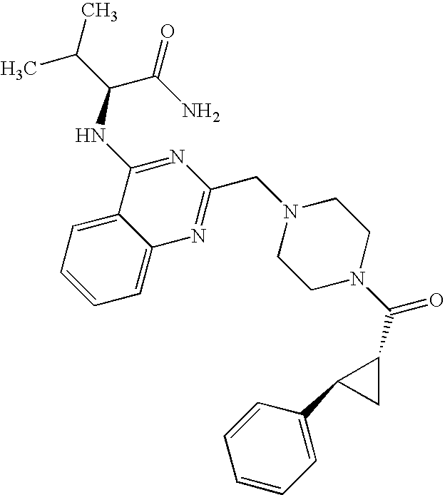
C1=C2C(=CC=C1)C(NC(C(C)C)C(N)=O)=NC(CN1CCN(C(=O)C3CC3C3=CC=CC=C3)CC1)=N2
